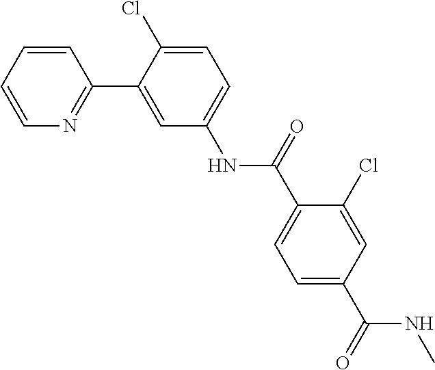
C1=C(Cl)C(C2=NC=CC=C2)=CC(NC(C2=CC=C(C(NC)=O)C=C2Cl)=O)=C1
